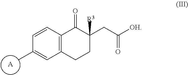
C12=C(C=CC(C)=C1)C(=O)C(CC([OH])=O)([R3])CC2.[A]
